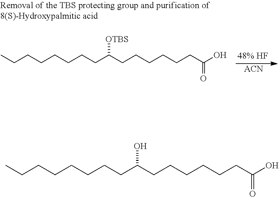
CCCCCCCCC(CCCCCCC(O)=O)O.CCCCCCCCC(CCCCCCC(O)=O)[OTBS].[ACN]
